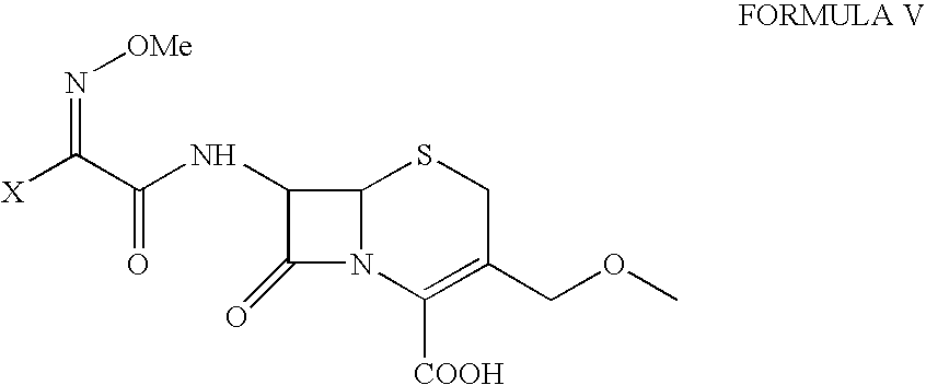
C1(NC(C([X])=N[OMe])=O)C(=O)N2C1SCC(COC)=C2[COOH]
